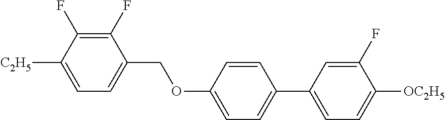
C1(F)=C(F)C([C2H5])=CC=C1COC1=CC=C(C2=CC=C([OC2H5])C(F)=C2)C=C1
